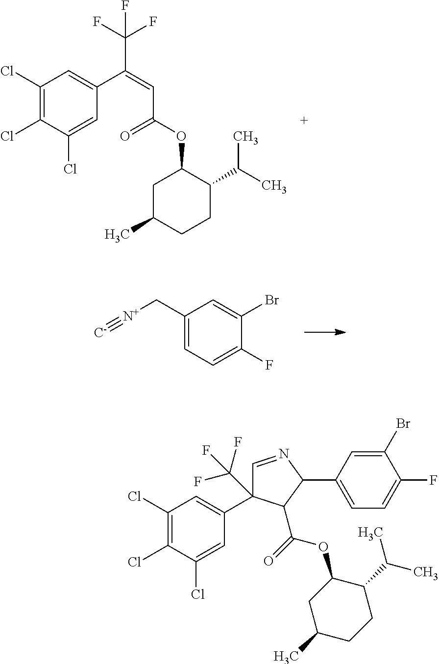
C1(Cl)=C(Cl)C(Cl)=CC(C(=CC(=O)OC2CC(C)CCC2C(C)C)C(F)(F)F)=C1.[N+](#[C-])CC1=CC=C(F)C(Br)=C1.C1(Cl)=C(Cl)C(Cl)=CC(C2(C(F)(F)F)C=NC(C3=CC=C(F)C(Br)=C3)C2C(=O)OC2CC(C)CCC2C(C)C)=C1
